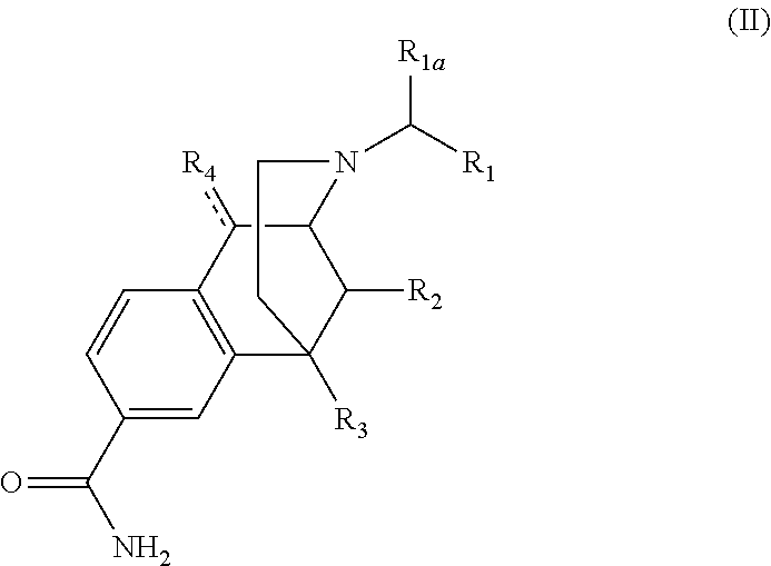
C1(C(N)=O)=CC2=C(C=C1)c([R4])C1C([R2])C2([R3])CCN1C([R1])[R1a]
